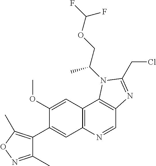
C1(OC)=CC2=C(C=C1C1=C(C)ON=C1C)N=CC1=C2N(C(COC(F)F)C)C(CCl)=N1
